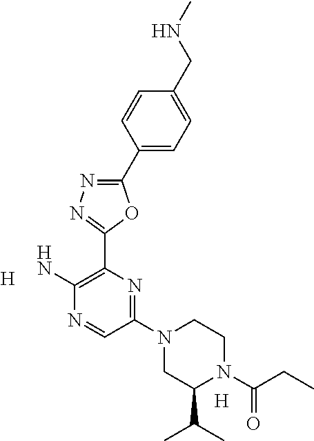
[H].C1(N2CC(C(C)C)N(C(CC)=O)CC2)=NC(C2=NN=C(C3=CC=C(CNC)C=C3)O2)=C(N)N=C1.[H]
